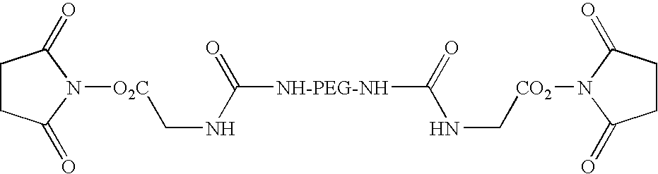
N(C([NH-PEG-NH]C(NC[CO2]N1C(=O)CCC1=O)=O)=O)C[O2C]N1C(=O)CCC1=O
